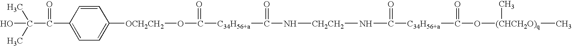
C1=CC(C(C(C)(C)O)=O)=CC=C1[OCH2CH2]OC([C34H56+a]C(N[CH2CH2]NC([C34H56+a]C(O[(CHCH2O)q](C)C)=O)=O)=O)=O
